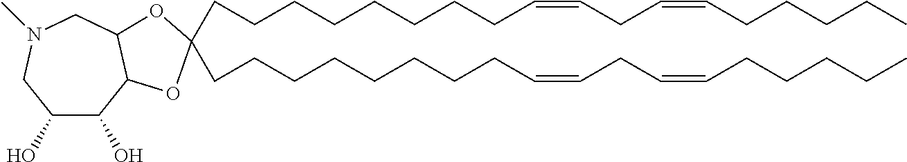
C1(O)C(O)C2C(CN(C)C1)OC(CCCCCCCCC=CCC=CCCCCC)(CCCCCCCCC=CCC=CCCCCC)O2
